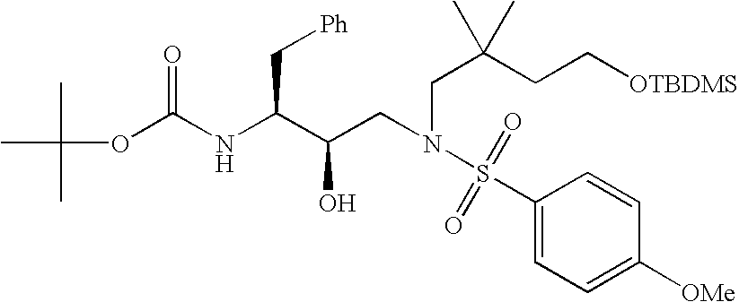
CC(C)(C)OC(NC(C(CN(CC(CC[OTBDMS])(C)C)S(C1=CC=C([OMe])C=C1)(=O)=O)O)C[Ph])=O
